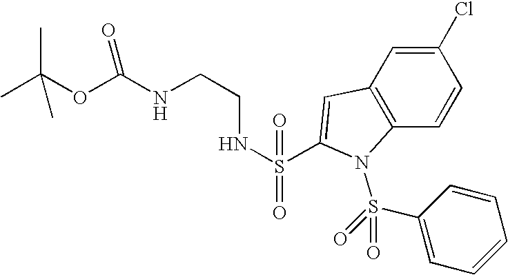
CC(OC(NCCNS(=O)(=O)C1=CC2=C(C=CC(Cl)=C2)N1S(C1=CC=CC=C1)(=O)=O)=O)(C)C
